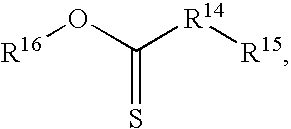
[R16]OC([R14][R15])=S
